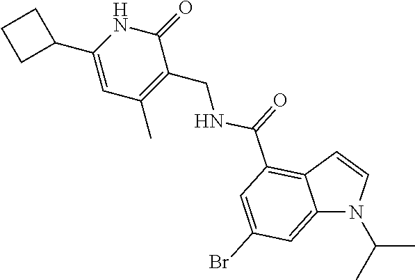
C12=CC(Br)=CC(C(NCC3=C(C)C=C(C4CCC4)NC3=O)=O)=C1C=CN2C(C)C
